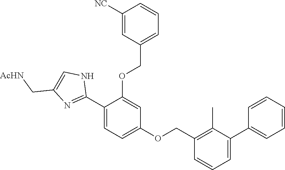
C1=CC=CC=C1C1=CC=CC(COC2=CC=C(C3=NC(C[AcHN])=CN3)C(OCC3=CC=CC([NC])=C3)=C2)=C1C
